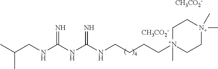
C(NC(NC(NCCCC[N+]1(C)CC[N+](C)(C)CC1)=N)=N)C(C)C.[CH3CO2-].[CH3CO2-]
